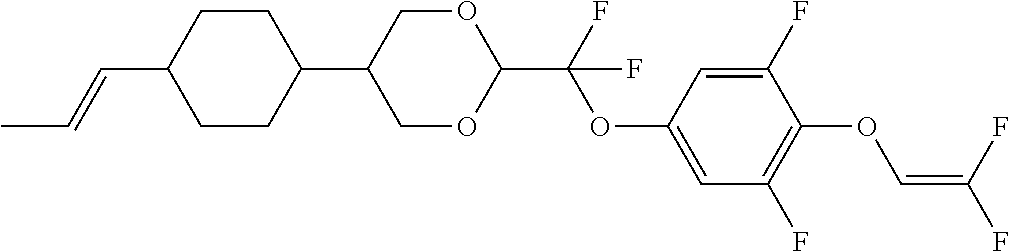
C1CC(C2COC(C(F)(OC3=CC(F)=C(OC=C(F)F)C(F)=C3)F)OC2)CCC1C=CC
